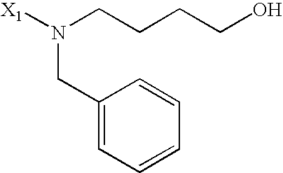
[X1]N(CCCCO)CC1=CC=CC=C1
